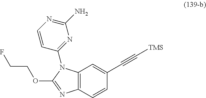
O(C1=NC2=C(N1C1=NC(N)=NC=C1)C=C(C#C[TMS])C=C2)CCF
